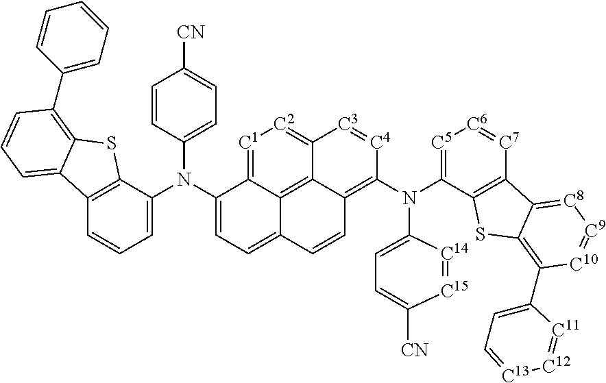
C12=C(C(N(C3=CC=C4C5=C6C(=[C2][C1]=C35)[C3]=[C4]C(N(C3=[C5][C6]=[C7]C5=C3SC3=C(C7=CC=[C13][C12]=[C11]7)[C10]=[C9][C8]=C53)C3=CC=C([CN])[C15]=[C14]3)=C6C=C4)C3=CC=C([CN])C=C3)=CC=C1)SC1=C(C3=CC=CC=C3)C=CC=C21
